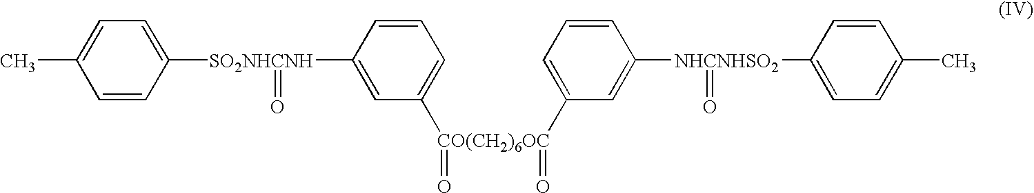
C1([SO2NHCNH](C2=CC([CO(CH2)6OC](C3=CC=CC([NHCNHSO2](C4=CC=C(C)C=C4)=O)=C3)(=O)=O)=CC=C2)=O)=CC=C(C)C=C1
